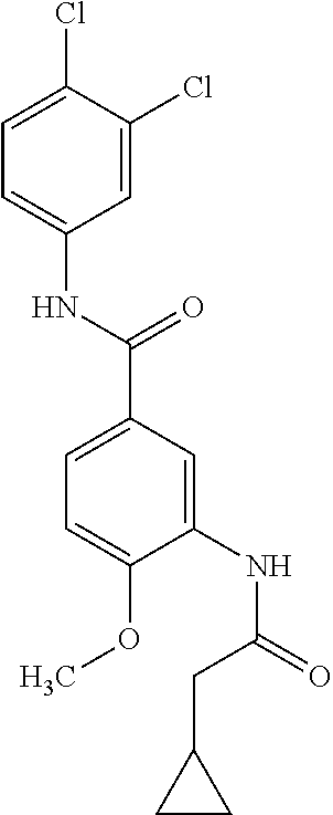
C1=C(Cl)C(Cl)=CC=C1NC(C1=CC=C(OC)C(NC(=O)CC2CC2)=C1)=O
